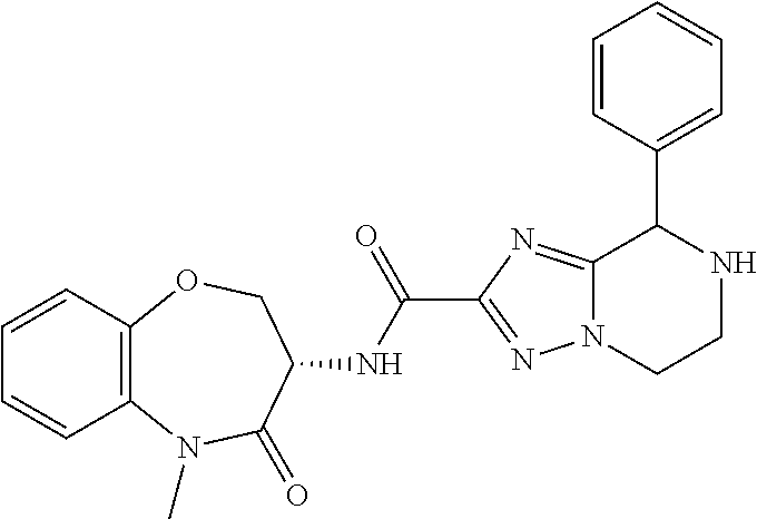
C12=C(C=CC=C1)OCC(NC(C1=NN3C(=N1)C(C1=CC=CC=C1)NCC3)=O)C(=O)N2C
